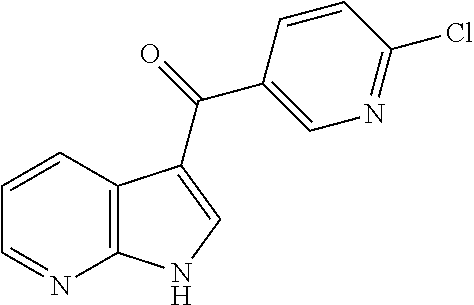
C12=C(C=CC=N1)C(C(C1=CN=C(Cl)C=C1)=O)=CN2
